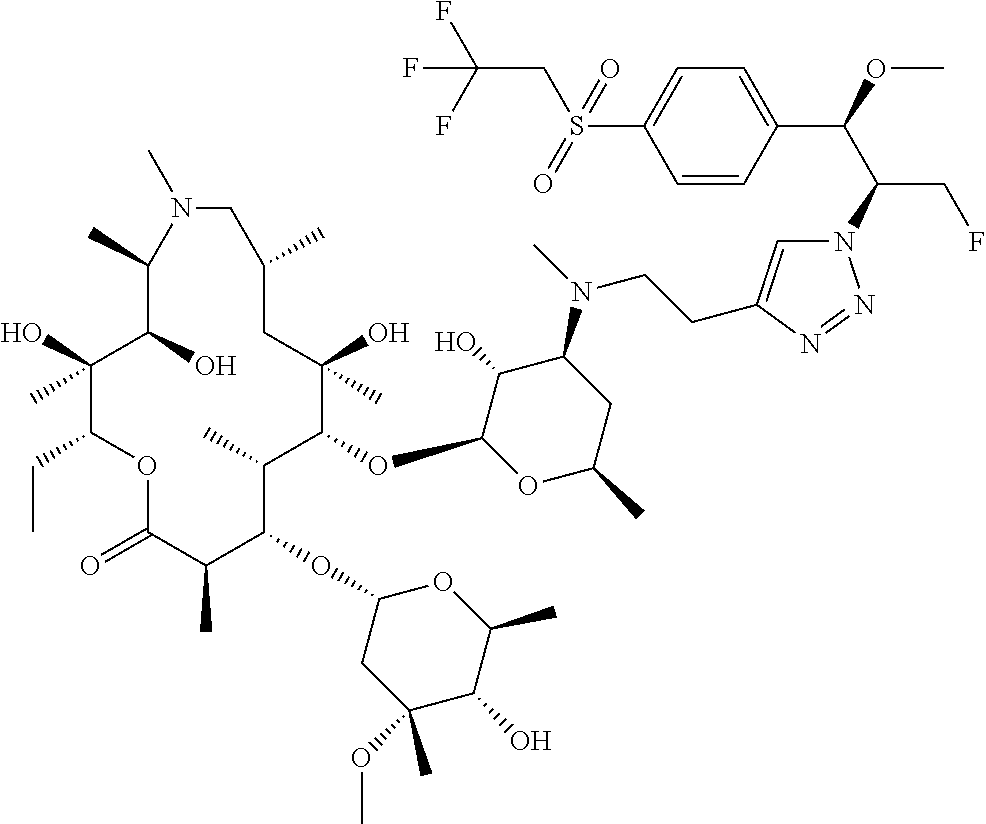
C1(O)(C)C(CC)OC(=O)C(C)C(OC2CC(OC)(C)C(O)C(C)O2)C(C)C(OC2OC(C)CC(N(C)CCC3=CN(C(C(OC)C4=CC=C(S(=O)(CC(F)(F)F)=O)C=C4)CF)N=N3)C2O)C(O)(C)CC(C)CN(C)C(C)C1O
